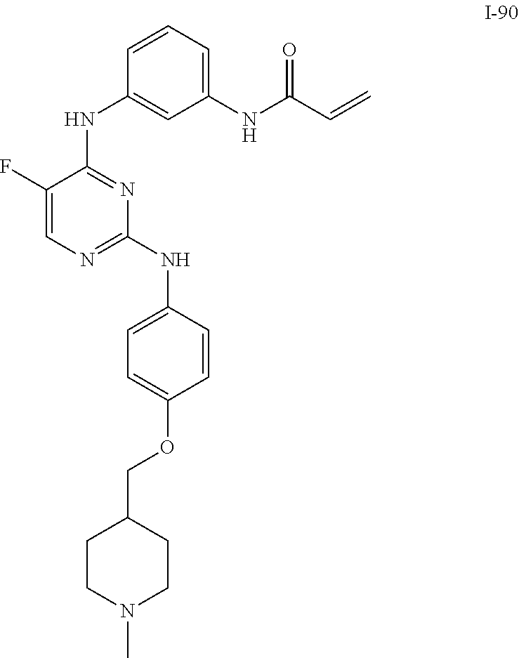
C1(NC(C=C)=O)=CC=CC(NC2=NC(NC3=CC=C(OCC4CCN(C)CC4)C=C3)=NC=C2F)=C1
